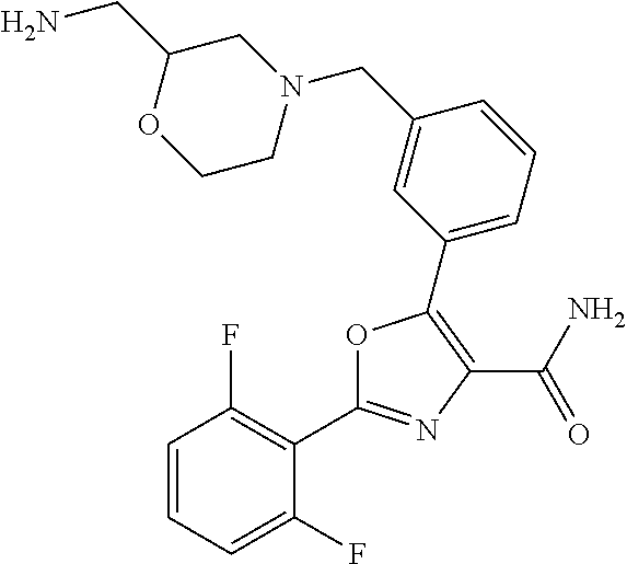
C1=CC=C(F)C(C2=NC(C(=O)N)=C(C3=CC=CC(CN4CC(CN)OCC4)=C3)O2)=C1F
